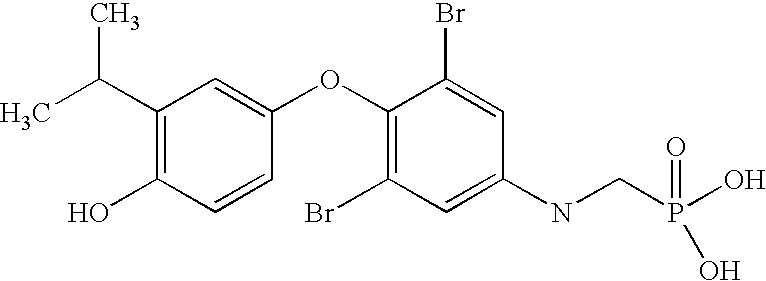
CC(C1=C(O)C=CC(OC2=C(Br)C=C(NCP(O)(=O)O)C=C2Br)=C1)C
